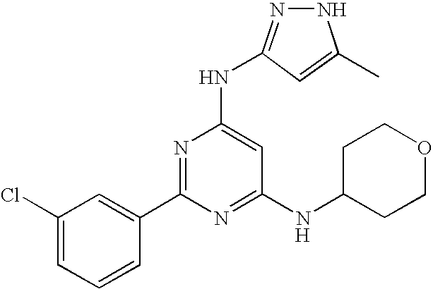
C1(Cl)=CC=CC(C2=NC(NC3=NNC(C)=C3)=CC(NC3CCOCC3)=N2)=C1.[H]
